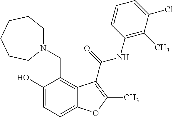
C1(O)=CC=C2C(=C1CN1CCCCCC1)C(C(=O)NC1=C(C)C(Cl)=CC=C1)=C(C)O2
